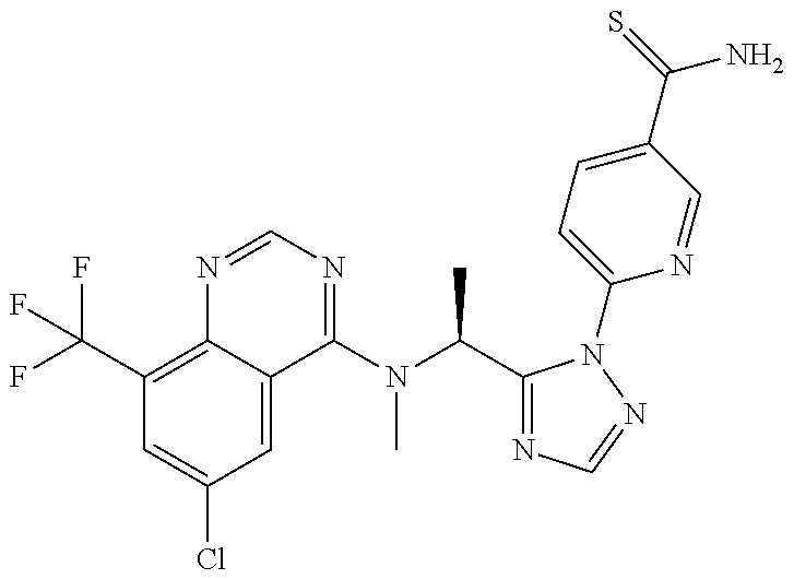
C1(C(F)(F)F)=C2C(=CC(Cl)=C1)C(N(C(C1=NC=NN1C1=CC=C(C(=S)N)C=N1)C)C)=NC=N2
